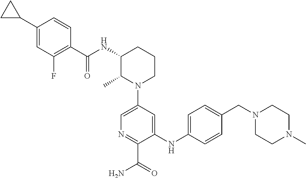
N1(C2=CN=C(C(=O)N)C(NC3=CC=C(CN4CCN(C)CC4)C=C3)=C2)CCCC(NC(=O)C2=C(F)C=C(C3CC3)C=C2)C1C
